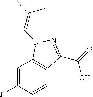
C1=C(F)C=CC2=C1N(C=C(C)C)N=C2C(=O)O
